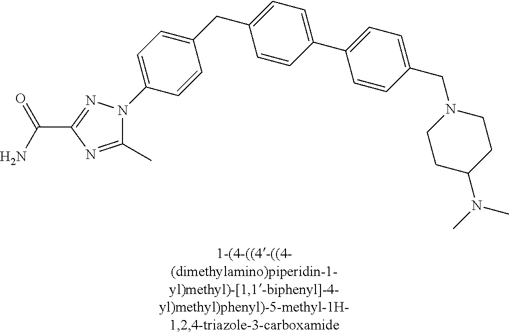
C1(CC2=CC=C(C3=CC=C(CN4CCC(N(C)C)CC4)C=C3)C=C2)=CC=C(N2C(C)=NC(C(N)=O)=N2)C=C1
